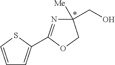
C1(C2=CC=CS2)=NC([Me])(CO)CO1
